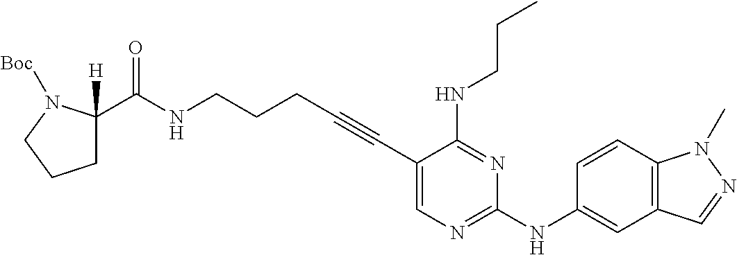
C(NCCCC#CC1=CN=C(NC2=CC3=C(C=C2)N(C)N=C3)N=C1NCCC)(=O)C1([H])CCCN1[Boc]
